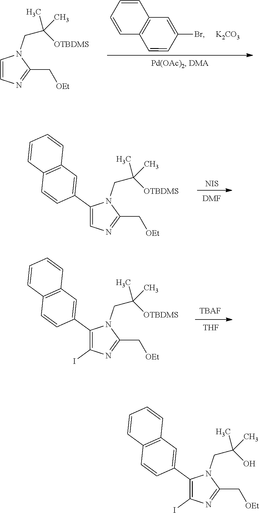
C1=CN=C(C[OEt])N1CC(C)([OTBDMS])C.C12=C(C=CC(Br)=C1)C=CC=C2.[K2CO3].C1(C2=CC3=C(C=C2)C=CC=C3)=CN=C(C[OEt])N1CC(C)([OTBDMS])C.[NIS].[DMF].[TBAF].[THF].C1(C2=CC3=C(C=C2)C=CC=C3)=C(I)N=C(C[OEt])N1CC(C)([OTBDMS])C.C1(C2=CC3=C(C=C2)C=CC=C3)=C(I)N=C(C[OEt])N1CC(C)(O)C
